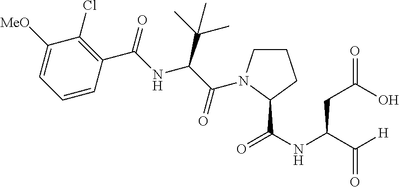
C1([OMe])=CC=CC(C(=O)NC(C(C)(C)C)C(=O)N2CCCC2C(NC(C([H])=O)CC(=O)O)=O)=C1Cl
